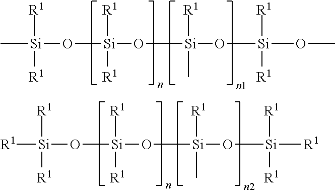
C[Si](O[Si](O[Si](O[Si](OC)([R1])[R1])([R1])C)([R1])[R1])([R1])[R1].[R1][Si](O[Si](O[Si](O[Si]([R1])([R1])[R1])([R1])C)([R1])[R1])([R1])[R1]
